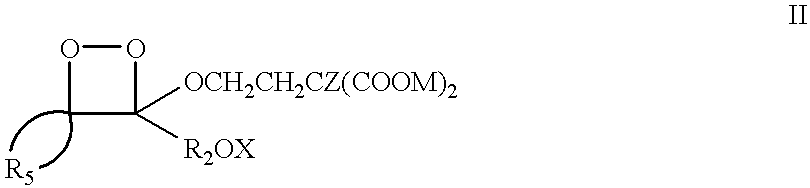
C1C([OCH2CH2CZ(COOM)2])([R2OX])OO1
